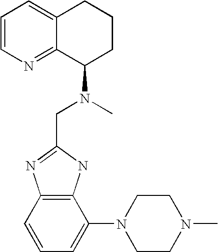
C1=CN=C2C(=C1)CCCC2N(CC1=NC2=C(N1)C(N1CCN(C)CC1)=CC=C2)C
